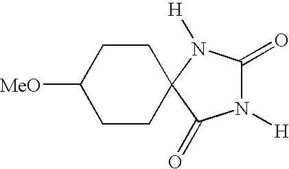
C1CC([MeO])CCC12C(=O)N([H])C(=O)N2[H]
